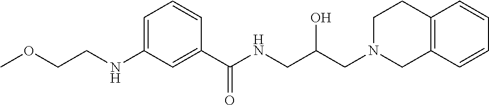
C1(NCCOC)=CC=CC(C(NCC(CN2CCC3=C(C2)C=CC=C3)O)=O)=C1
